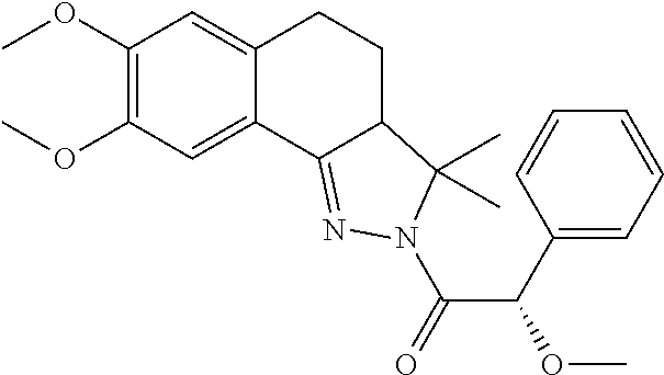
C1(OC)=C(OC)C=C2C(=C1)CCC1C2=NN(C(=O)C(C2=CC=CC=C2)OC)C1(C)C
